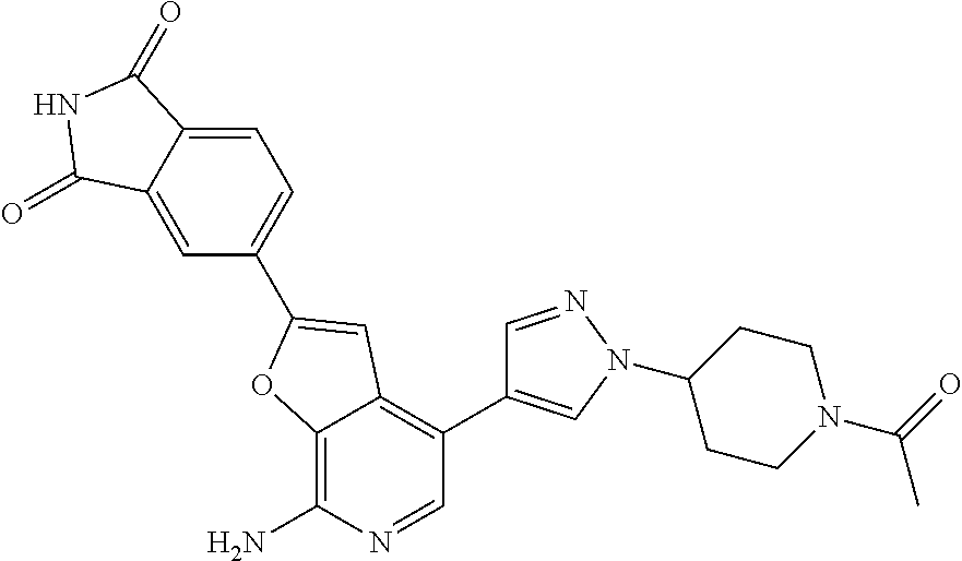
C12=C(N)N=CC(C3=CN(C4CCN(C(C)=O)CC4)N=C3)=C1C=C(C1=CC=C3C(=C1)C(=O)NC3=O)O2
